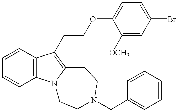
C1=CC2=C(C=C1)N1C(=C2CCOC2=CC=C(Br)C=C2[OCH3])CCN(CC2=CC=CC=C2)CC1
